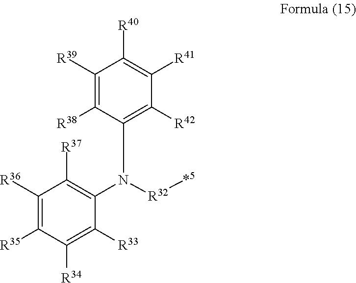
C1([R36])=C([R35])C([R34])=C([R33])C(N([R32][*5])C2=C([R42])C([R41])=C([R40])C([R39])=C2[R38])=C1[R37]
